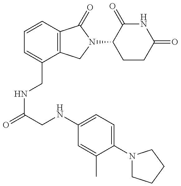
C1=CC2=C(C(CNC(=O)CNC3=CC=C(N4CCCC4)C(C)=C3)=C1)CN(C1CCC(=O)NC1=O)C2=O
